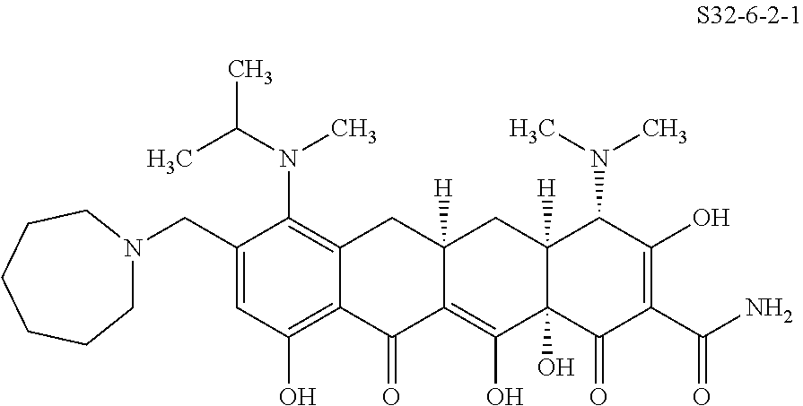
C1(CN2CCCCCC2)=CC(O)=C2C(=C1N(C)C(C)C)CC1([H])C(=C(O)C3(O)C([H])(C1)C(N(C)C)C(O)=C(C(N)=O)C3=O)C2=O
